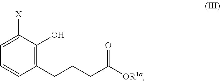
C1=C([X])C(O)=C(CCCC([OR1a])=O)C=C1
